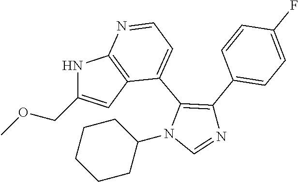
C1CCCCC1N1C=NC(C2=CC=C(F)C=C2)=C1C1=CC=NC2=C1C=C(COC)N2
